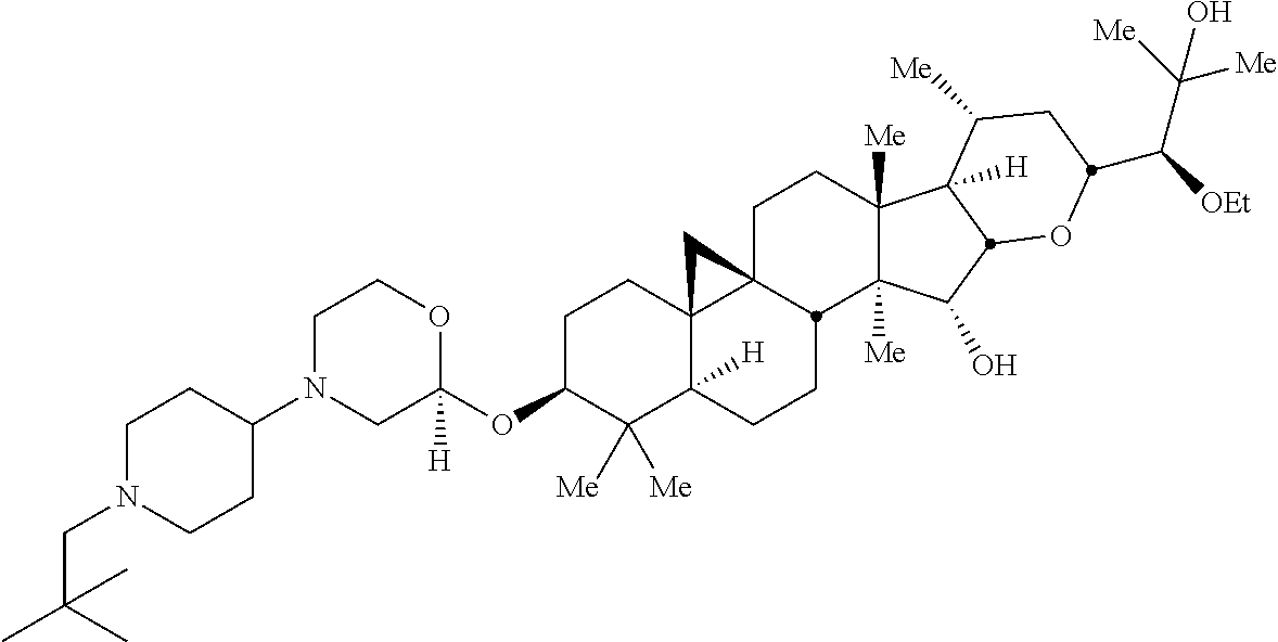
C1N(C2CCN(CC(C)(C)C)CC2)CC(OC2C([Me])([Me])C3([H])C4(CC2)C2(CCC5([Me])C([Me])(C(O)C6C5([H])C([Me])CC(C([OEt])C([Me])([Me])O)O6)C2CC3)C4)([H])OC1
